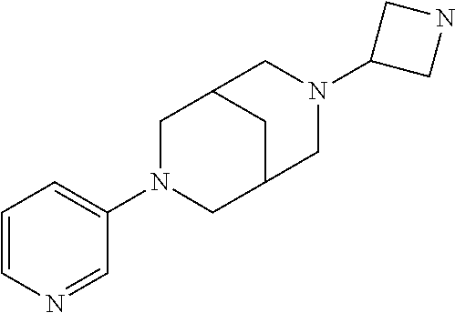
C1=CN=CC(N2CC3CC(C2)CN(C2CNC2)C3)=C1
